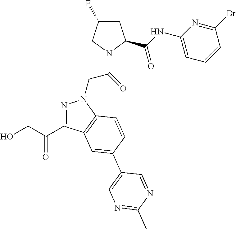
C(CN1N=C(C(CO)=O)C2=C1C=CC(C1=CN=C(C)N=C1)=C2)(=O)N1CC(F)CC1C(NC1=CC=CC(Br)=N1)=O
